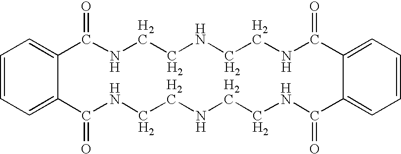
C1=CC=C2C(=C1)C(=O)NCCNCCNC(=O)C1=CC=CC=C1C(=O)NCCNCCNC2=O
